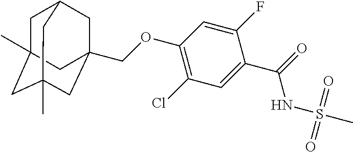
C1C2(C)CC3(C)CC(COC4=C(Cl)C=C(C(=O)NS(C)(=O)=O)C(F)=C4)(CC1C3)C2
